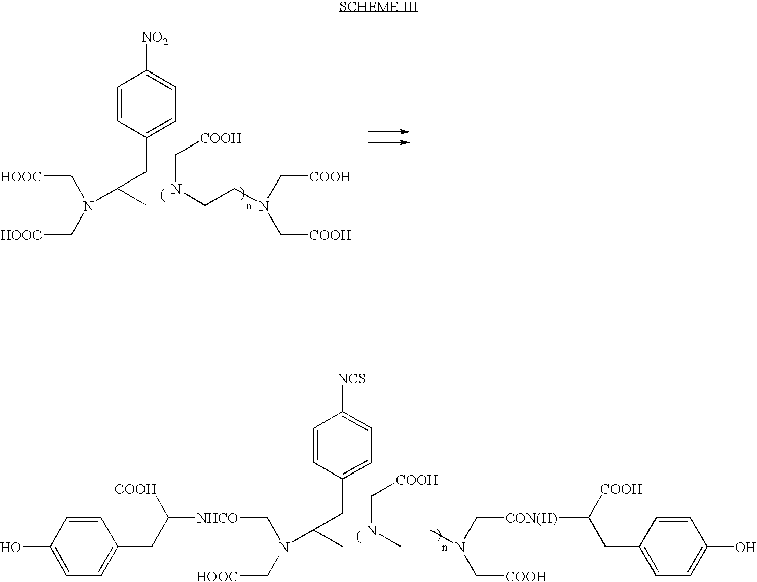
C1=CC(CC(C)N(C[HOOC])C[HOOC])=CC=C1[NO2].N(CCN(C[COOH])C[COOH])C[COOH].C1=CC(CC(C)N(C[NHCO]C([COOH])CC2=CC=C(O)C=C2)C[HOOC])=CC=C1[NCS].N(C)C[COOH].CN(C[CON(H)]C([COOH])CC1=CC=C(O)C=C1)C[COOH]
